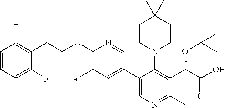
C1(C2=CN=C(C)C(C(C(O)=O)OC(C)(C)C)=C2N2CCC(C)(C)CC2)=CC(F)=C(OCCC2=C(F)C=CC=C2F)N=C1
